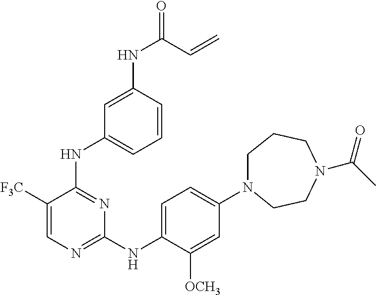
C1([F3C])=CN=C(NC2=CC=C(N3CCCN(C(C)=O)CC3)C=C2[OCH3])N=C1NC1=CC=CC(NC(C=C)=O)=C1
